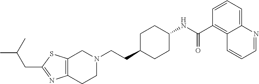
C(CC1CCC(NC(C2=C3C(=CC=C2)N=CC=C3)=O)CC1)N1CC2=C(CC1)N=C(CC(C)C)S2
